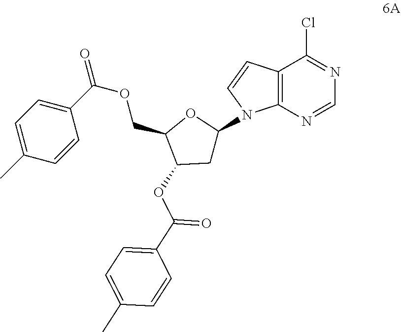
C12=C(N=CN=C1Cl)N(C1CC(OC(C3=CC=C(C)C=C3)=O)C(COC(=O)C3=CC=C(C)C=C3)O1)C=C2
